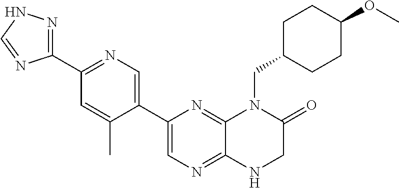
C1(C2=CN=C3C(=N2)N(CC2CCC(OC)CC2)C(=O)CN3)=CN=C(C2=NNC=N2)C=C1C
